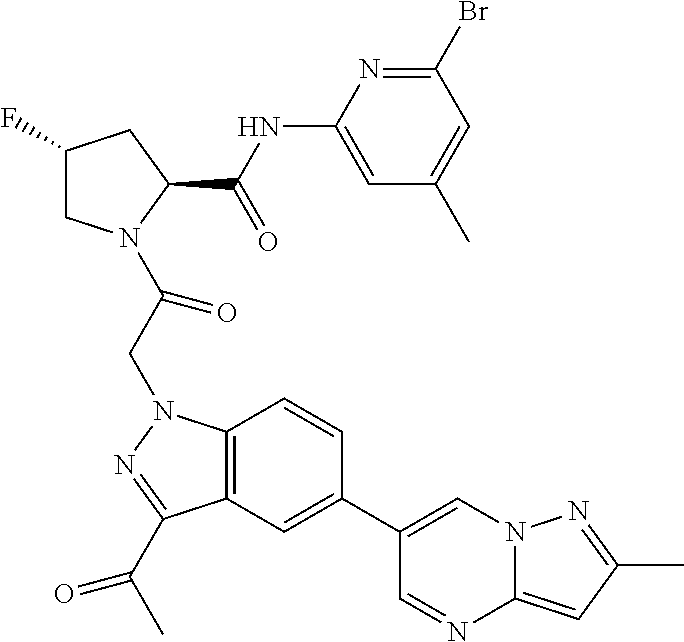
C1(F)CN(C(CN2C3=C(C(C(C)=O)=N2)C=C(C2=CN4C(=CC(C)=N4)N=C2)C=C3)=O)C(C(NC2=CC(C)=CC(Br)=N2)=O)C1
